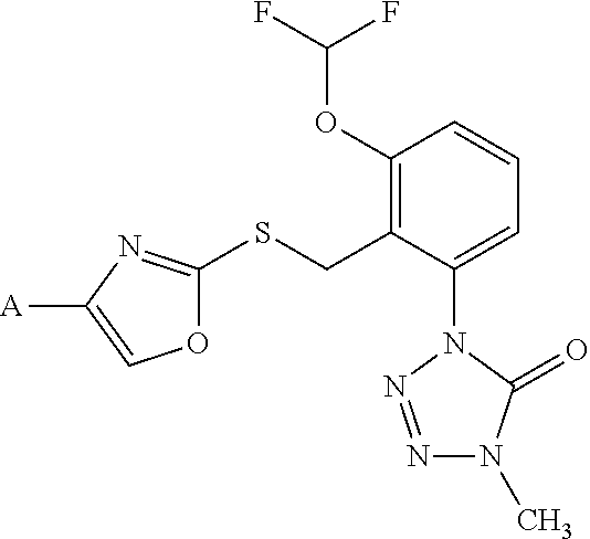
[A]C1=COC(SCC2=C(OC(F)F)C=CC=C2N2N=NN(C)C2=O)=N1
